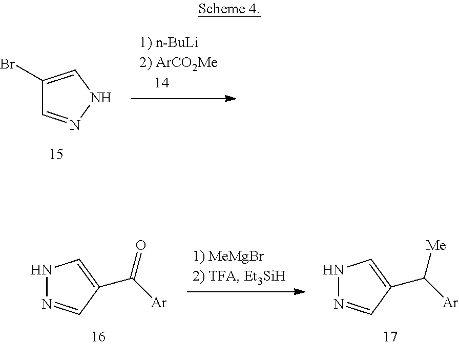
C1(Br)=CNN=C1.N1N=CC(C([Ar])=O)=C1.N1N=CC(C([Ar])[Me])=C1
